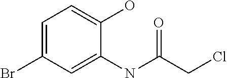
C1=C(Br)C=C(NC(CCl)=O)C(O)=C1
